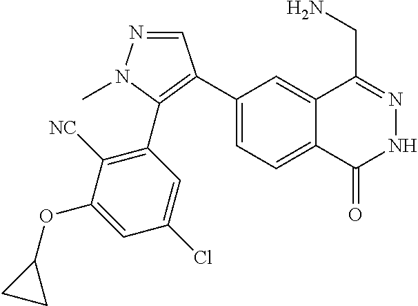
C1(C2=C(C3=C([NC])C(OC4CC4)=CC(Cl)=C3)N(C)N=C2)=CC=C2C(=C1)C(CN)=NNC2=O
